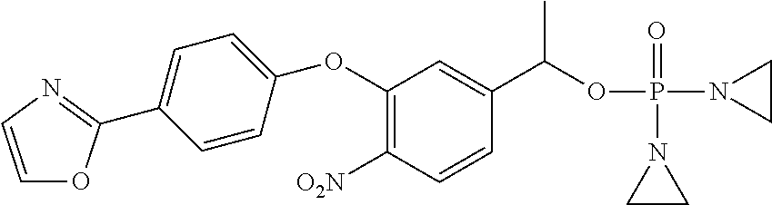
C1(OC2=CC=C(C3=NC=CO3)C=C2)=C([O2N])C=CC(C(OP(N2CC2)(=O)N2CC2)C)=C1
